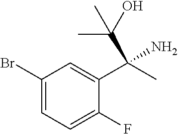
C1(Br)=CC=C(F)C(C(C)(C(O)(C)C)N)=C1
